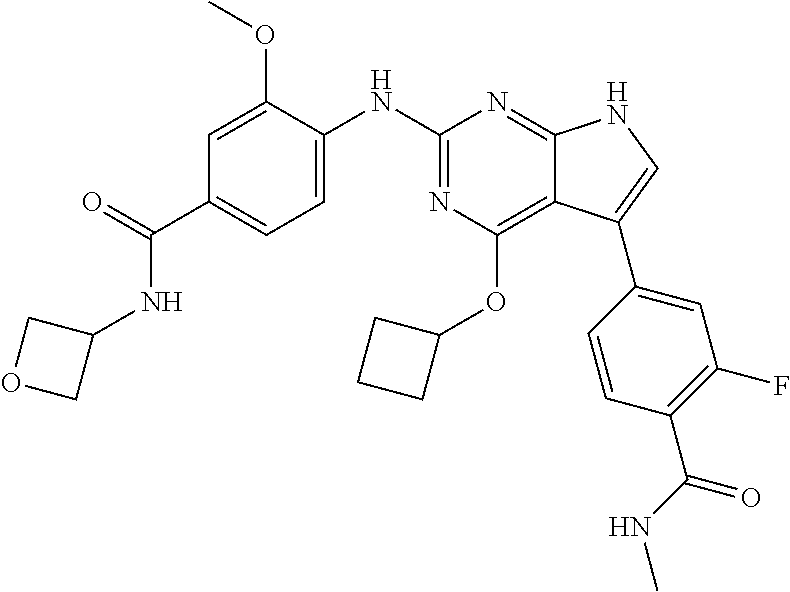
C1=C(OC)C(NC2=NC(OC3CCC3)=C3C(=N2)NC=C3C2=CC(F)=C(C(=O)NC)C=C2)=CC=C1C(NC1COC1)=O
